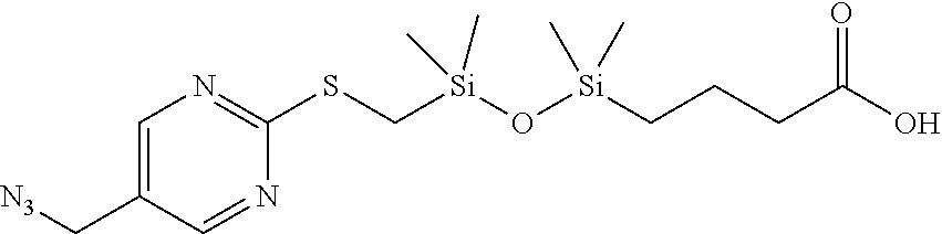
C1=C(C[N3])C=NC(SC[Si](O[Si](CCCC(O)=O)(C)C)(C)C)=N1
